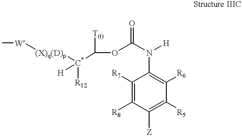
C1([R6])=C(N([H])C(=O)OC([C*]([R12])([(X)q(D)p][W]C)[H])[T(t)])C([R7])=C([R8])C([Z])=C1[R5]
